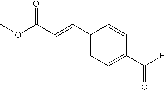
C1(C=CC(OC)=O)=CC=C(C([H])=O)C=C1
